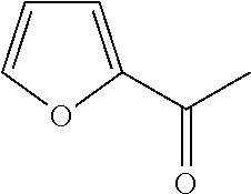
C1=C(C(=O)C)OC=C1
